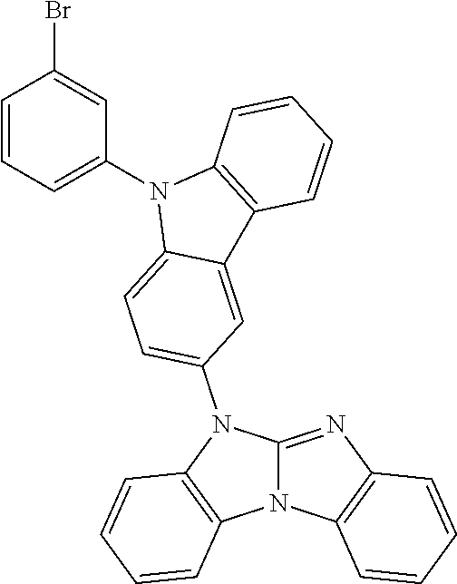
C1=CC=C(N2C3=CC=C(N4C5=C(N6C4=NC4=C6C=CC=C4)C=CC=C5)C=C3C3=C2C=CC=C3)C=C1Br
